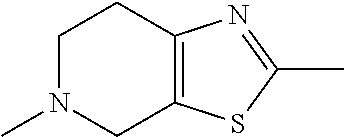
C1N(C)CC2=C(C1)N=C(C)S2
